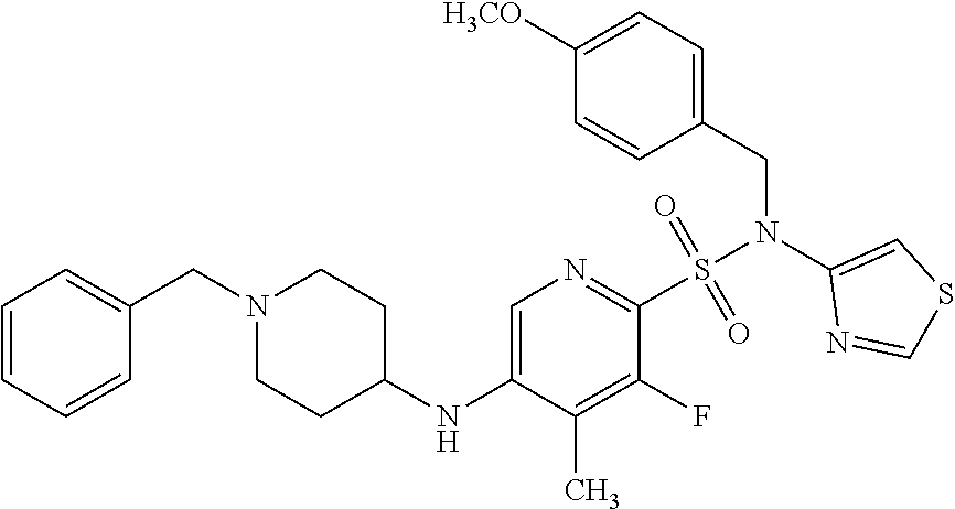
C1=C(NC2CCN(CC3=CC=CC=C3)CC2)C(C)=C(F)C(S(N(C2=CSC=N2)CC2=CC=C([H3CO])C=C2)(=O)=O)=N1
